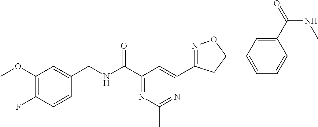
C1(OC)=C(F)C=CC(CNC(C2=NC(C)=NC(C3=NOC(C4=CC=CC(C(=O)NC)=C4)C3)=C2)=O)=C1
